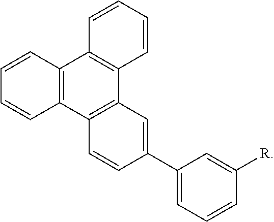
C12=C(C3=C(C4=C1C=CC=C4)C=C(C1=CC=CC([R])=C1)C=C3)C=CC=C2
